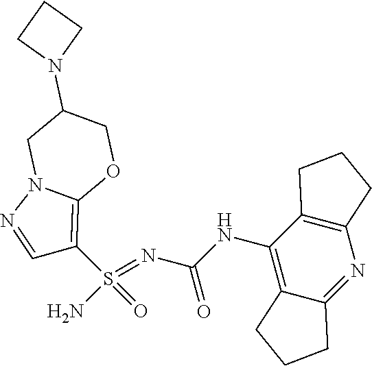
C(NC1=C2C(=NC3=C1CCC3)CCC2)(N=S(N)(=O)C1=C2N(N=C1)CC(N1CCC1)CO2)=O
